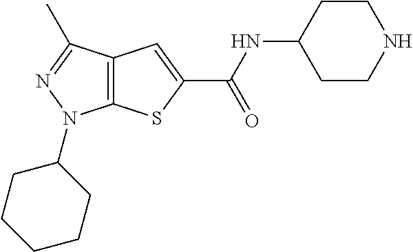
C12=C(C(C)=NN1C1CCCCC1)C=C(C(NC1CCNCC1)=O)S2
